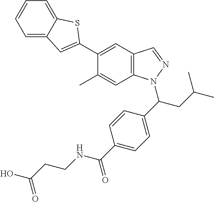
C1(C2=CC3=CC=CC=C3S2)=CC2=C(C=C1C)N(C(CC(C)C)C1=CC=C(C(=O)NCCC(O)=O)C=C1)N=C2
